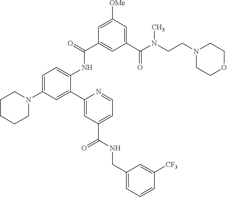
C1CCCN(C2=CC=C(NC(C3=CC(C(N(CCN4CCOCC4)C)=O)=CC([OMe])=C3)=O)C(C3=CC(C(NCC4=CC=CC([CF3])=C4)=O)=CC=N3)=C2)C1
